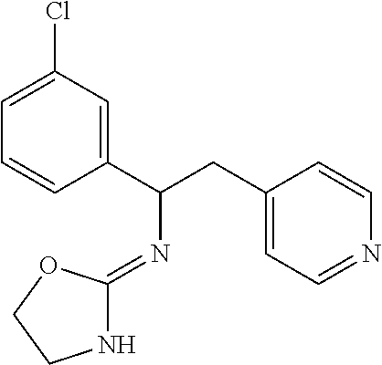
C1=CC(C(CC2=CC=NC=C2)N=C2NCCO2)=CC(Cl)=C1
